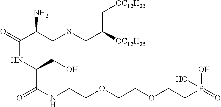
O=C(C(CSCC([OC12H25])C[OC12H25])N)NC(C(NCCOCCOCCP(=O)(O)O)=O)CO
